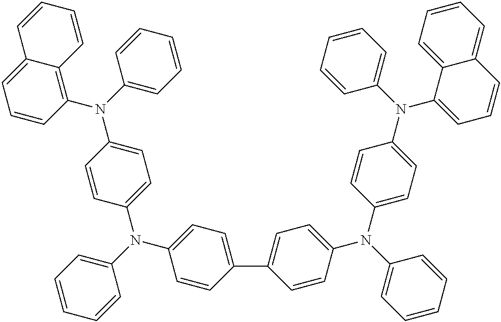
C1=CC(C2=CC=C(N(C3=CC=CC=C3)C3=CC=C(N(C4=CC=CC=C4)C4=CC=CC5=CC=CC=C45)C=C3)C=C2)=CC=C1N(C1=CC=CC=C1)C1=CC=C(N(C2=CC=CC=C2)C2=C3C(=CC=C2)C=CC=C3)C=C1
